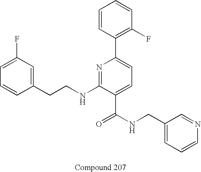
C1=CC(CCNC2=NC(C3=C(F)C=CC=C3)=CC=C2C(NCC2=CC=CN=C2)=O)=CC(F)=C1
